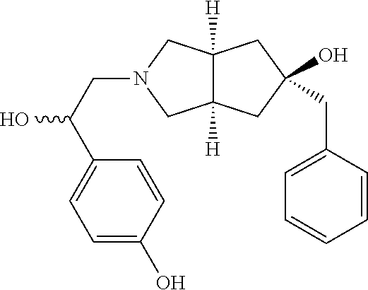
C(N1CC2([H])C([H])(C1)CC(O)(CC1=CC=CC=C1)C2)C(O)C1=CC=C(O)C=C1
